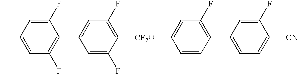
C1(F)=C(C2=CC=C([CN])C(F)=C2)C=CC([CF2O]C2=C(F)C=C(C3=C(F)C=C(C)C=C3F)C=C2F)=C1
